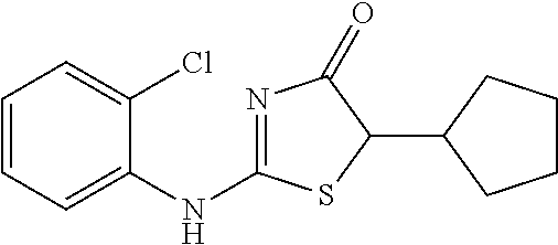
C1=CC=C(NC2=NC(=O)C(C3CCCC3)S2)C(Cl)=C1
